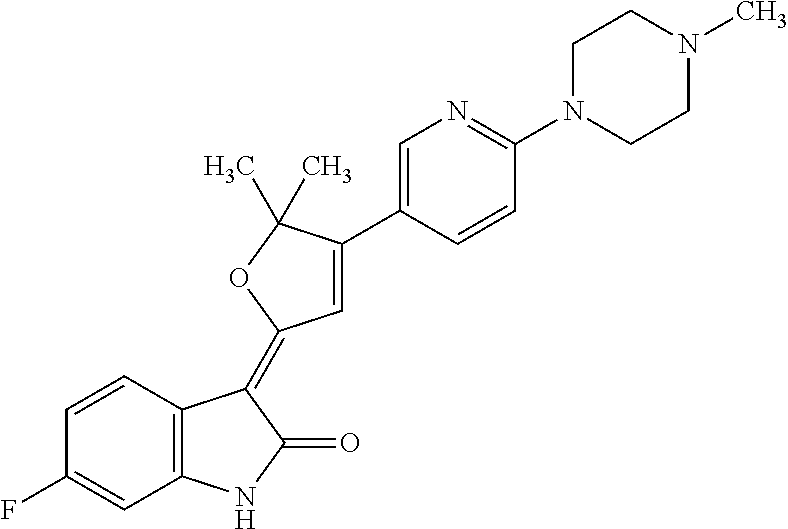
C1=CC2=C(C=C1F)NC(=O)C2=C1C=C(C2=CN=C(N3CCN(C)CC3)C=C2)C(C)(C)O1
